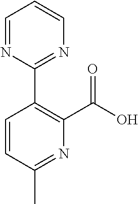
C1=NC(C2=C(C(=O)O)N=C(C)C=C2)=NC=C1
